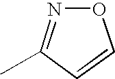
O1N=C(C)C=C1
